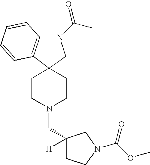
C(N1CCC2(CC1)C1=C(N(C(=O)C)C2)C=CC=C1)C1([H])CCN(C(OC)=O)C1
